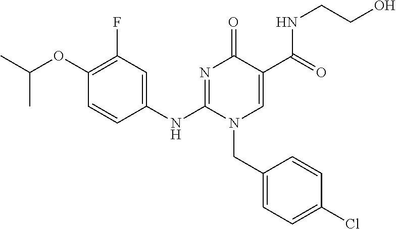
C1(NC2=NC(=O)C(C(=O)NCCO)=CN2CC2=CC=C(Cl)C=C2)=CC(F)=C(OC(C)C)C=C1
